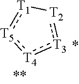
[T1]1:[T5]:[T4]:[T3]:[T2]1
